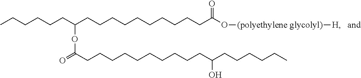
CCCCCCC(CCCCCCCCCCC(O[(polyethylene glycolyl)][H])=O)OC(CCCCCCCCCCC(CCCCCC)O)=O
